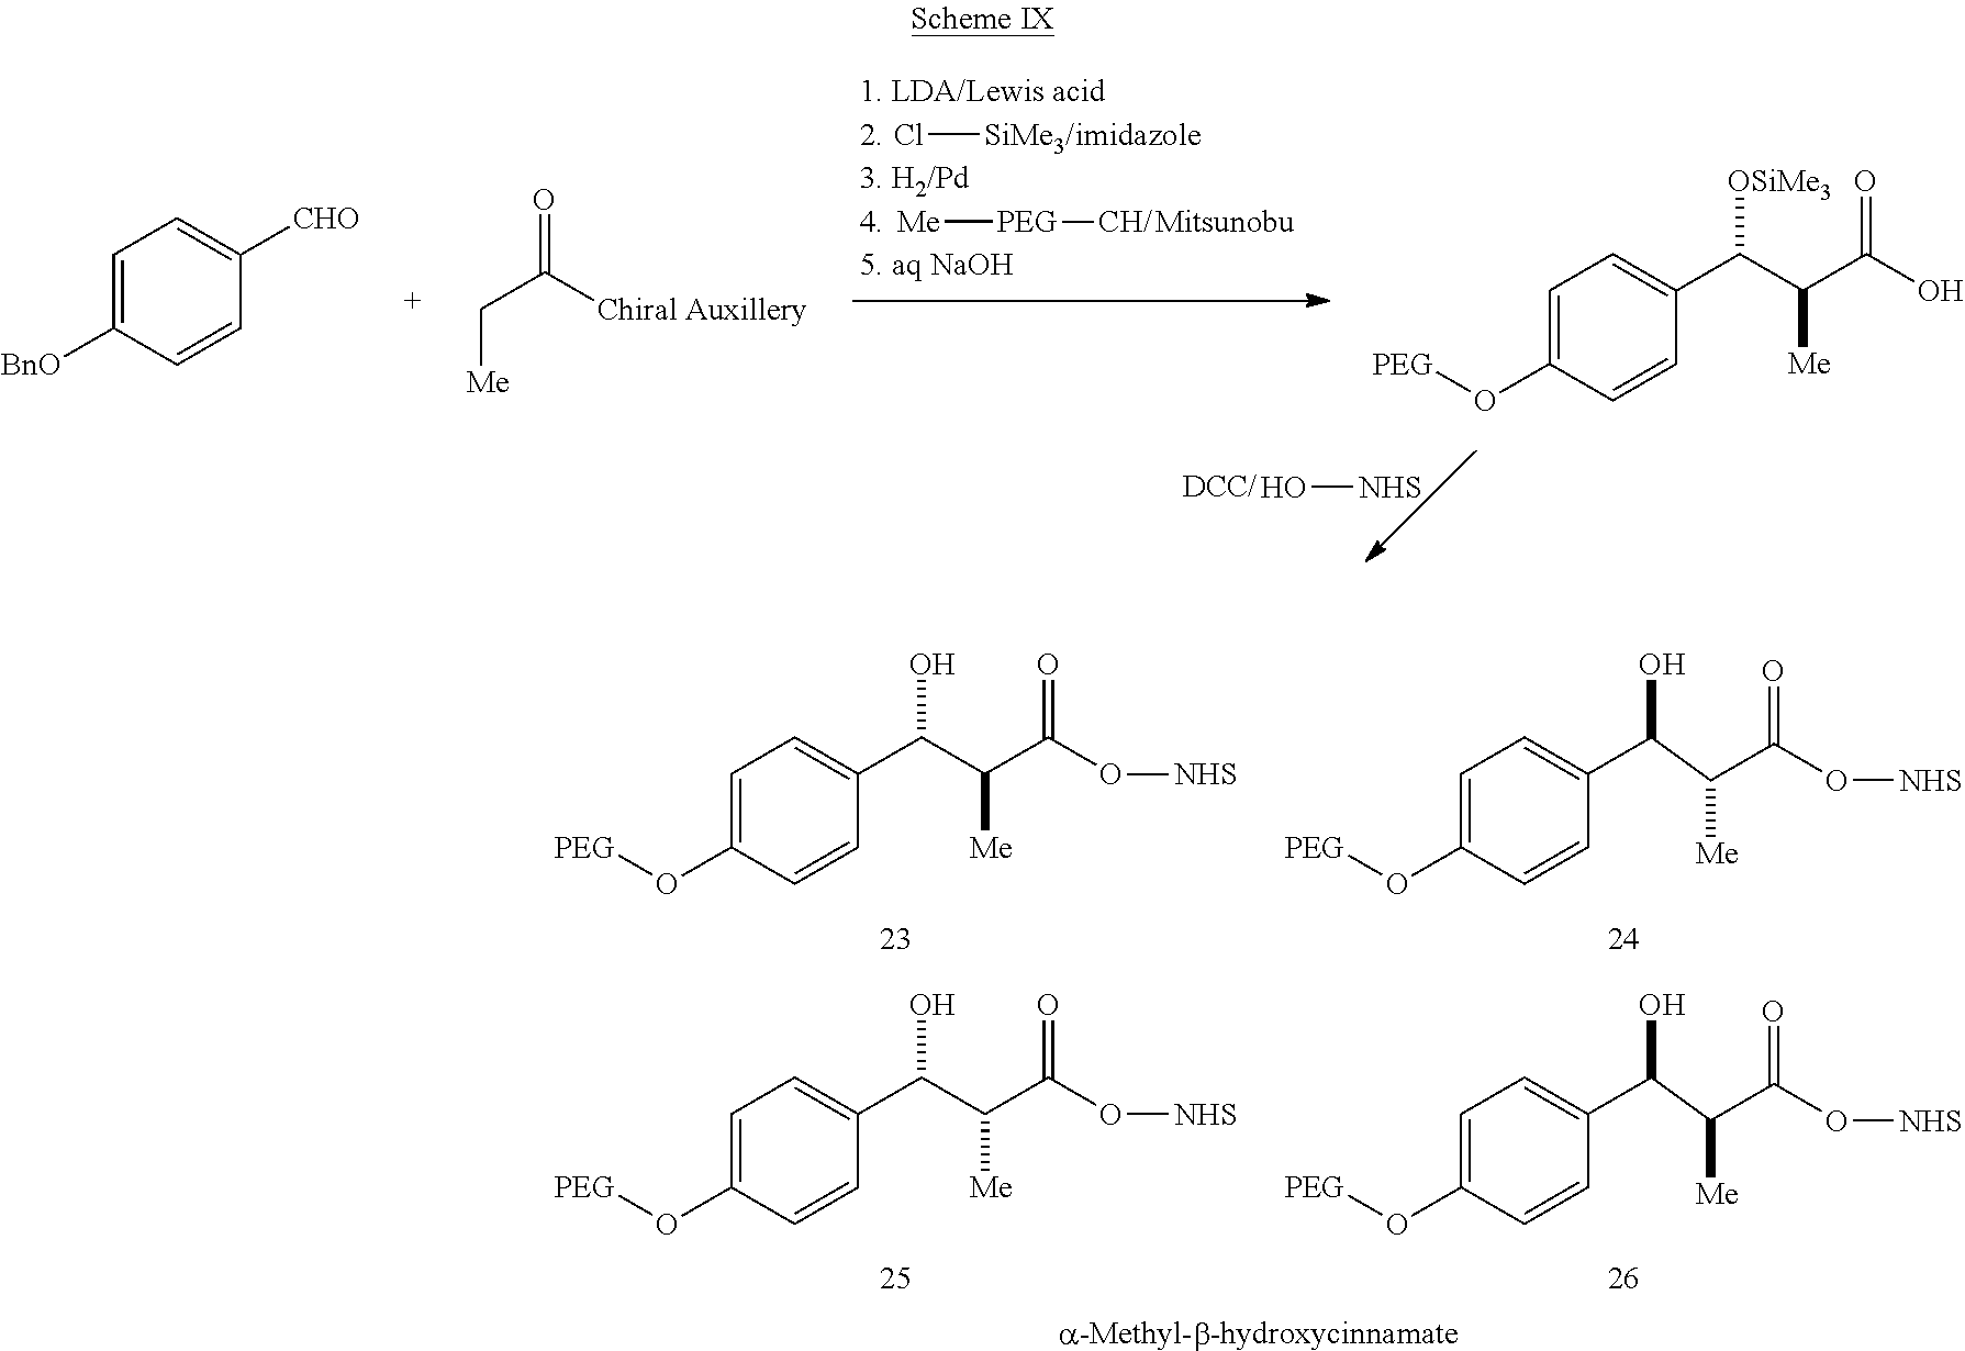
C1=C([BnO])C=CC([CHO])=C1.Cl[SiMe3/].[Me][PEG][CH/].O[NHS].C(C(=O)[Chiral Auxillery])[Me].C1=C(O[PEG])C=CC(C([OSiMe3])C([Me])C(O)=O)=C1.C1=C(O[PEG])C=CC(C(O)C([Me])C(O[NHS])=O)=C1.C1=C(O[PEG])C=CC(C(O)C([Me])C(O[NHS])=O)=C1.C1=C(O[PEG])C=CC(C(O)C([Me])C(O[NHS])=O)=C1.C1=C(O[PEG])C=CC(C(O)C([Me])C(O[NHS])=O)=C1
